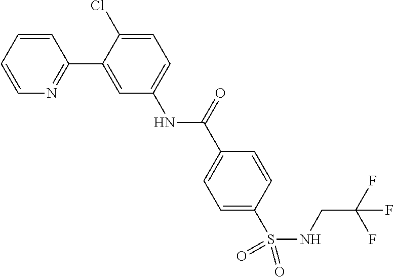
C1=CC=CN=C1C1=CC(NC(=O)C2=CC=C(S(NCC(F)(F)F)(=O)=O)C=C2)=CC=C1Cl
